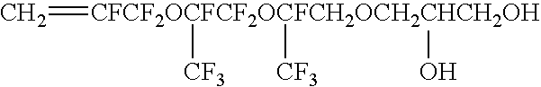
C=[CFCF2OCFCF2OCFCH2OCH2CHCH2OH](O)([CF3])[CF3]
